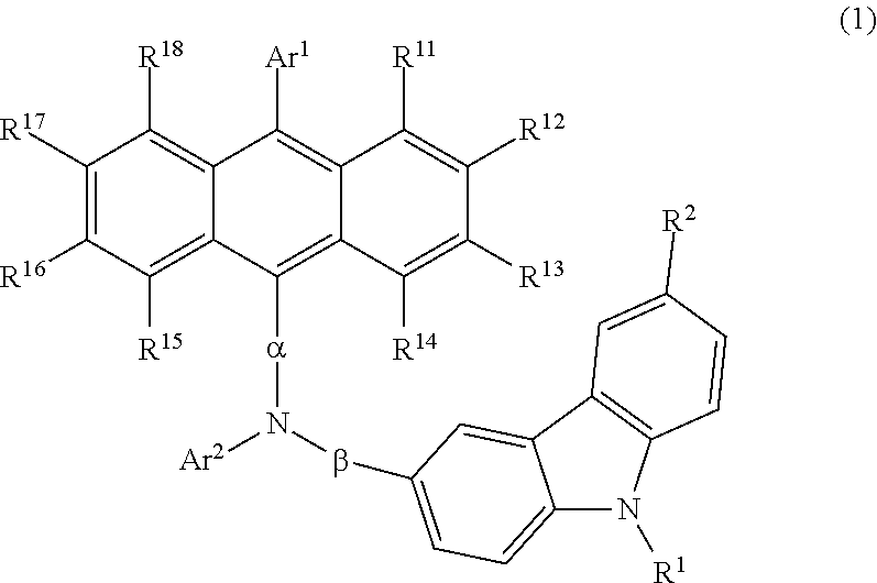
C1([R17])=C([R16])C([R15])=C2C(=C1[R18])C([Ar1])=C1C(=C2[a]N([Ar2])bC2=CC=C3N([R1])C4=C(C3=C2)C=C([R2])C=C4)C([R14])=C([R13])C([R12])=C1[R11]
